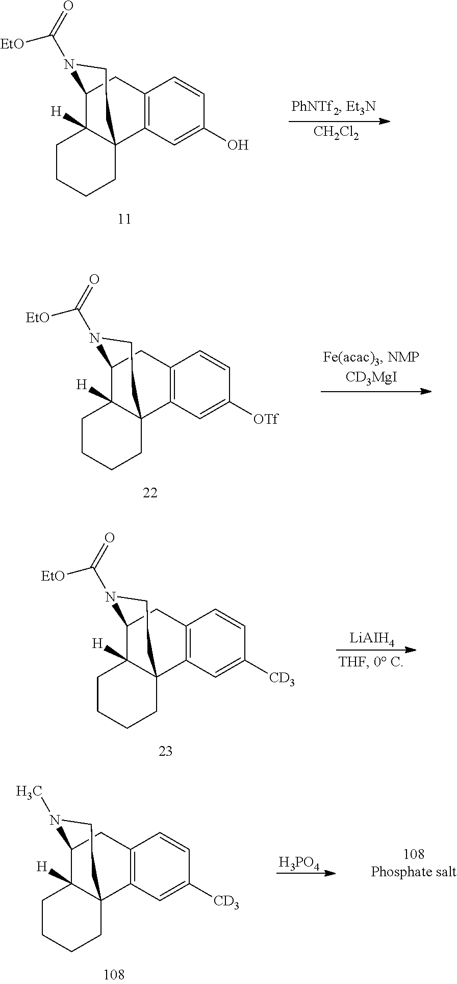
C12=C(C=C(O)C=C1)C13C([H])(C(C2)N(C(=O)[EtO])CC1)CCCC3.[CH2Cl2].C12=C(C=C([OTf])C=C1)C13C([H])(C(C2)N(C(=O)[EtO])CC1)CCCC3.C12=C(C=C([CD3])C=C1)C13C([H])(C(C2)N(C(=O)[EtO])CC1)CCCC3.[LiAIH4].C12=C(C=C([CD3])C=C1)C13C([H])(C(C2)N(C)CC1)CCCC3.[H3PO4]
